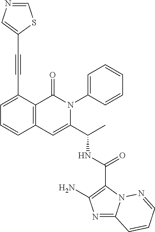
N1=C2N(C(C(NC(C3=CC4=C(C(=O)N3C3=CC=CC=C3)C(C#CC3=CN=CS3)=CC=C4)C)=O)=C1N)N=CC=C2
